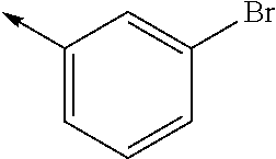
C1(->C)=CC=CC(Br)=C1
